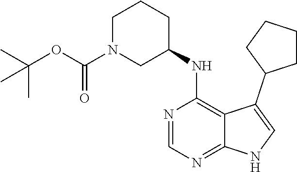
N1=CN=C2C(=C1NC1CCCN(C(OC(C)(C)C)=O)C1)C(C1CCCC1)=CN2
